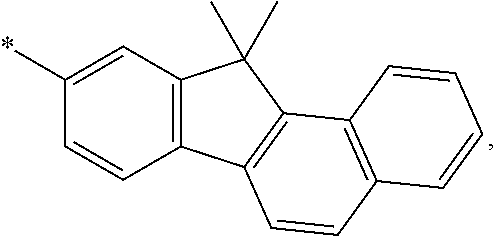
C1(*)=CC2=C(C=C1)C1=C(C2(C)C)C2=C(C=C1)C=CC=C2
